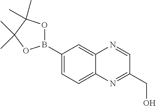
C1(B2OC(C)(C)C(C)(C)O2)=CC=C2C(=C1)N=CC(CO)=N2
